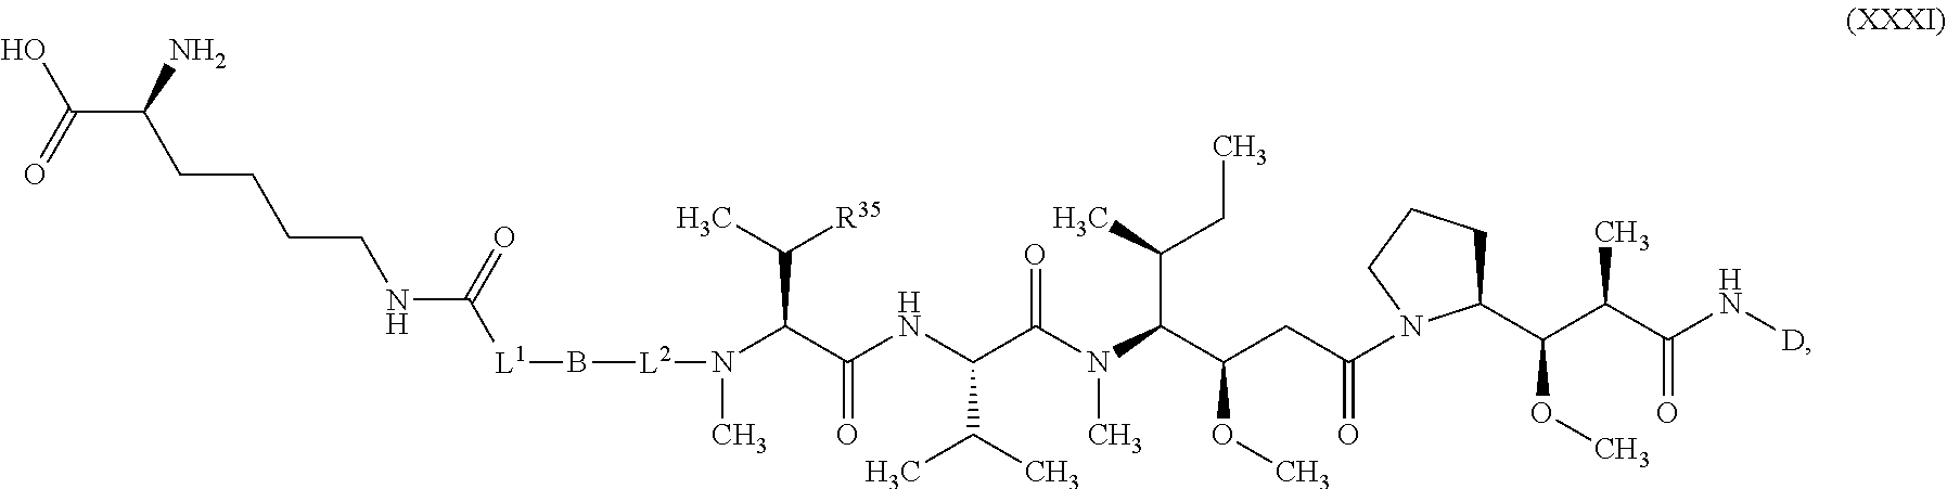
OC(C(CCCCNC([L1]B[L2]N(C(C(NC(C(N(C(C(CC(=O)N1C(C(C(C(N[D])=O)C)OC)CCC1)OC)C(CC)C)C)=O)C(C)C)=O)C([R35])C)C)=O)N)=O
